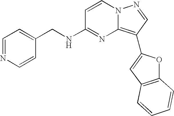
C1=NC=CC(CNC2=NC3=C(C4=CC5=C(O4)C=CC=C5)C=NN3C=C2)=C1
